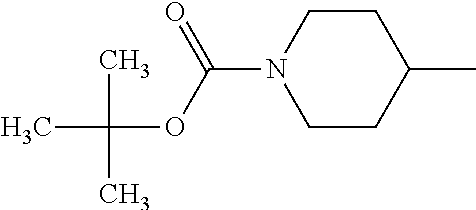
CC(C)(C)OC(N1CCC(C)CC1)=O
